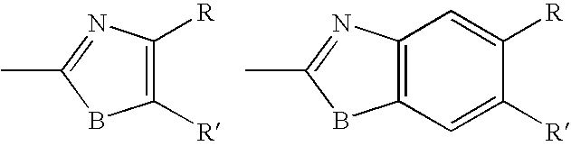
C12=C(N=C(C)B1)C=C([R])C([R])=C2.C1([R])=C([R])N=C(C)B1
